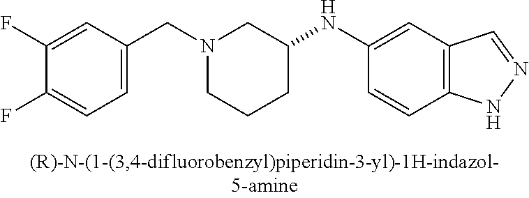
N1(CC2=CC=C(F)C(F)=C2)CCCC(NC2=CC3=C(C=C2)NN=C3)C1
